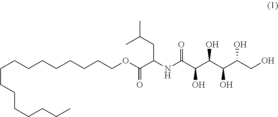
O(C(C(NC(C(C(C(C(CO)O)O)O)O)=O)CC(C)C)=O)CCCCCCCCCCCCCCCC
